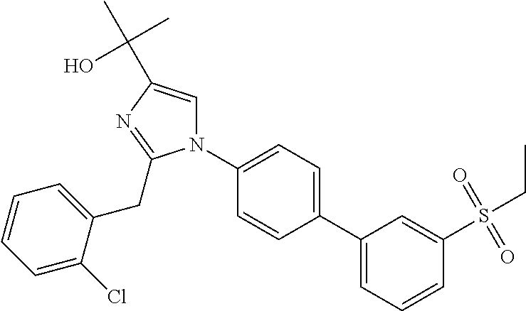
N1(C2=CC=C(C3=CC=CC(S(=O)(=O)CC)=C3)C=C2)C=C(C(O)(C)C)N=C1CC1=CC=CC=C1Cl
